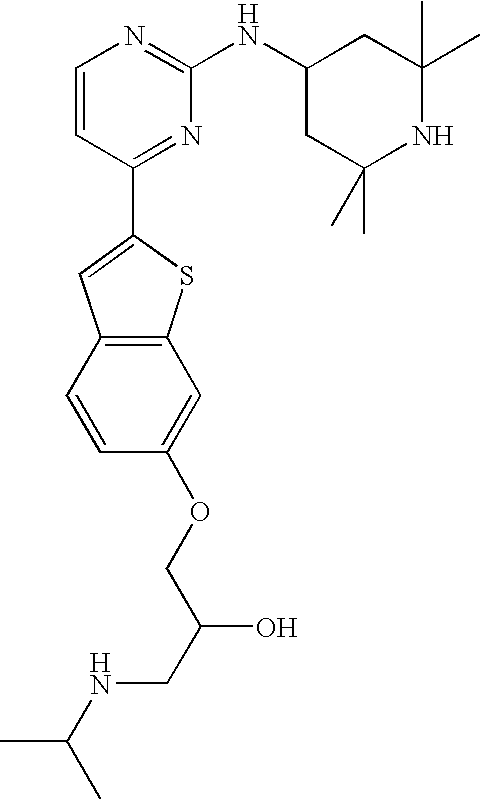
C1=CC(C2=CC3=C(S2)C=C(OCC(O)CNC(C)C)C=C3)=NC(NC2CC(C)(C)NC(C)(C)C2)=N1
